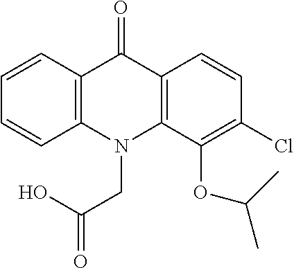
C12=C(N(CC(=O)O)C3=C(C1=O)C=CC(Cl)=C3OC(C)C)C=CC=C2
